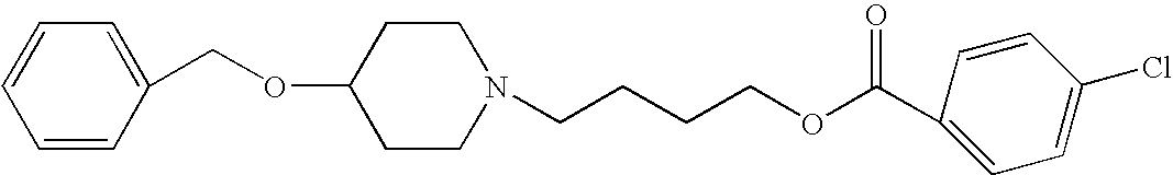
O(C1CCN(CCCCOC(C2=CC=C(Cl)C=C2)=O)CC1)CC1=CC=CC=C1
